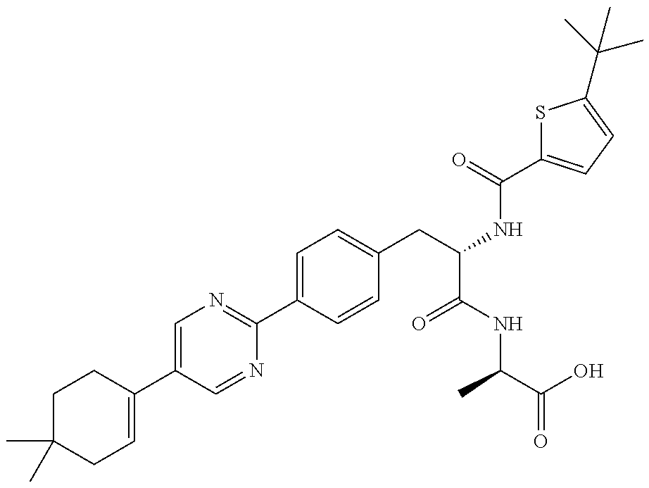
C1(C)(C)CC=C(C2=CN=C(C3=CC=C(CC(NC(=O)C4=CC=C(C(C)(C)C)S4)C(NC(C(=O)O)C)=O)C=C3)N=C2)CC1
